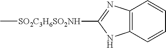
C[SO2C3H6SO2NH]C1=NC2=C(N1)C=CC=C2
